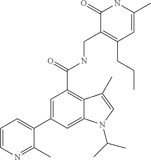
C1=C(C)NC(=O)C(CNC(C2=C3C(=CC(C4=CC=CN=C4C)=C2)N(C(C)C)C=C3C)=O)=C1CCC
